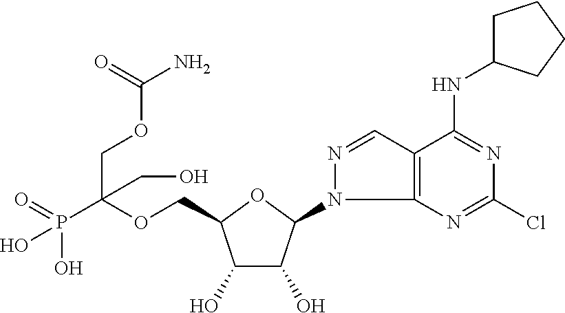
C(OCC1C(O)C(O)C(N2C3=C(C=N2)C(NC2CCCC2)=NC(Cl)=N3)O1)(P(O)(O)=O)(COC(N)=O)CO
